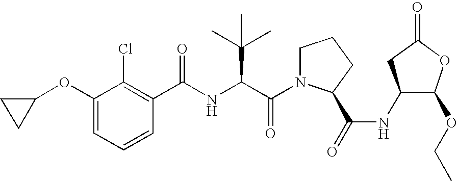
C1=CC=C(OC2CC2)C(Cl)=C1C(NC(C(N1CCCC1C(=O)NC1C(OCC)OC(=O)C1)=O)C(C)(C)C)=O
